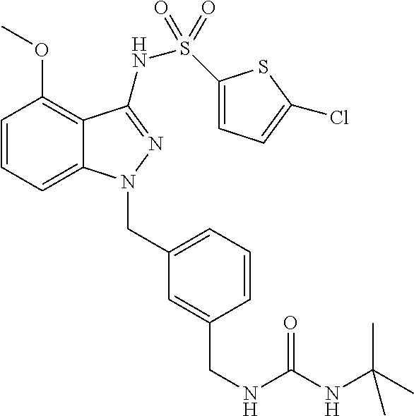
C1=CC=C2C(=C1OC)C(NS(C1=CC=C(Cl)S1)(=O)=O)=NN2CC1=CC=CC(CNC(=O)NC(C)(C)C)=C1
